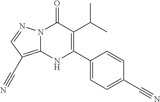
N12C(=C(C#N)C=N1)NC(C1=CC=C(C#N)C=C1)=C(C(C)C)C2=O
